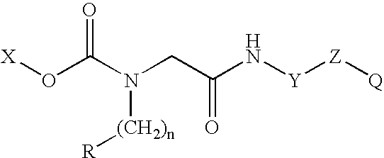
[X]OC(N(CC(N[Y][Z][Q])=O)[(CH2)n][R])=O
